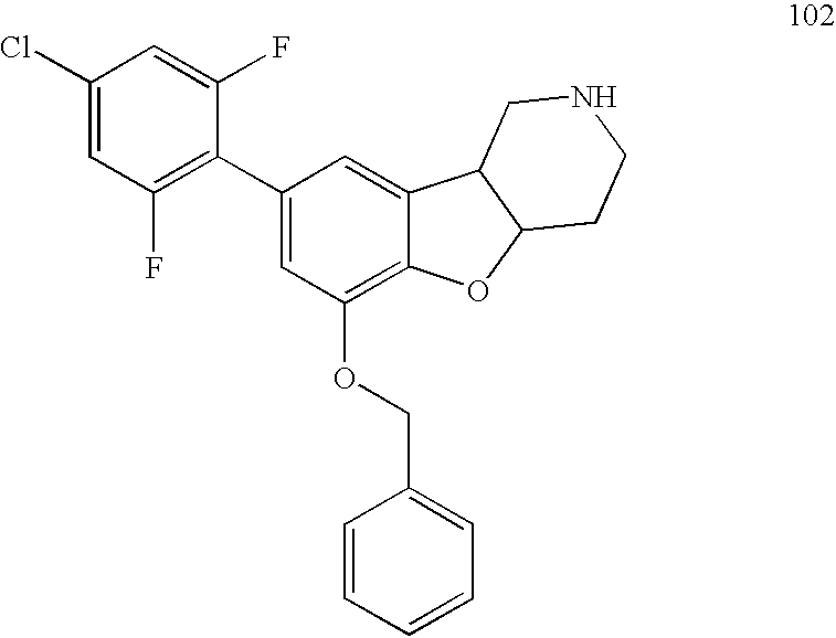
C1(Cl)=CC(F)=C(C2=CC(OCC3=CC=CC=C3)=C3C(=C2)C2C(O3)CCNC2)C(F)=C1
